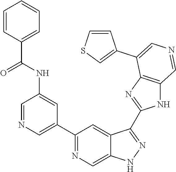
C1(C2=CN=CC(NC(C3=CC=CC=C3)=O)=C2)=NC=C2C(=C1)C(C1=NC3=C(N1)C=NC=C3C1=CSC=C1)=NN2
